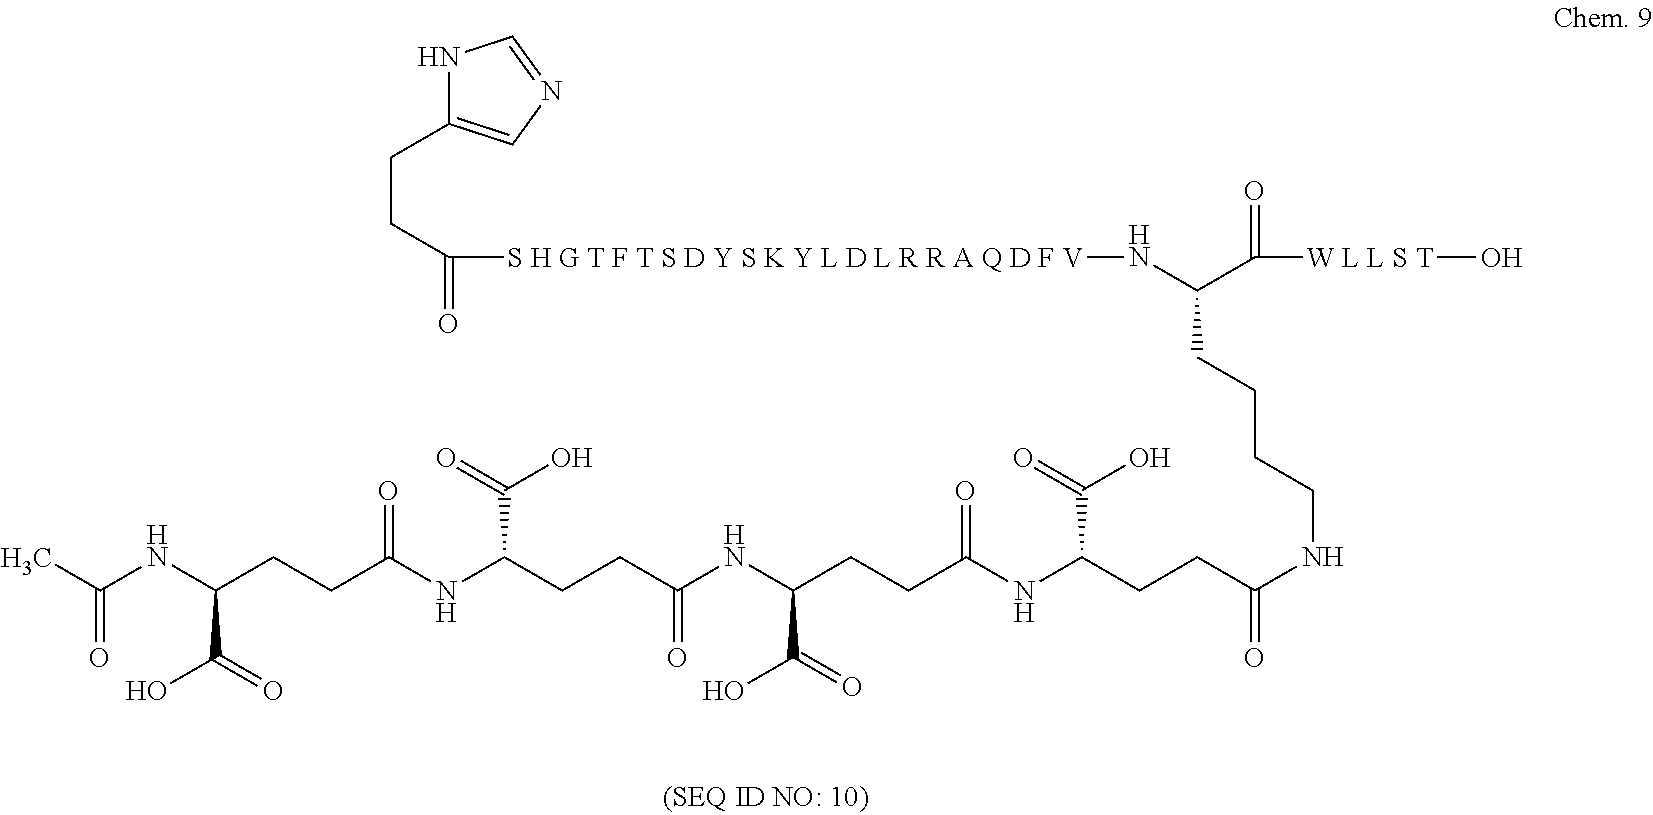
N1C(CCC(=O)[S H G T F T S D Y S K Y L D L R R A Q D F V]NC(CCCCNC(CCC(NC(CCC(NC(CCC(NC(CCC(NC(C)=O)C(O)=O)=O)C(=O)O)=O)C(=O)O)=O)C(=O)O)=O)C(=O)[W L L S T]O)=CN=C1
